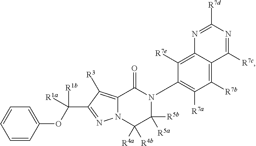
N12C(=C([R3])C(C([R1a])(OC3=CC=CC=C3)[R1b])=N1)C(=O)N(C1=C([R7a])C([R7b])=C3C(=C1[R7e])N=C([R7d])N=C3[R7c])C([R5b])([R5a])C2([R4a])[R4b]
